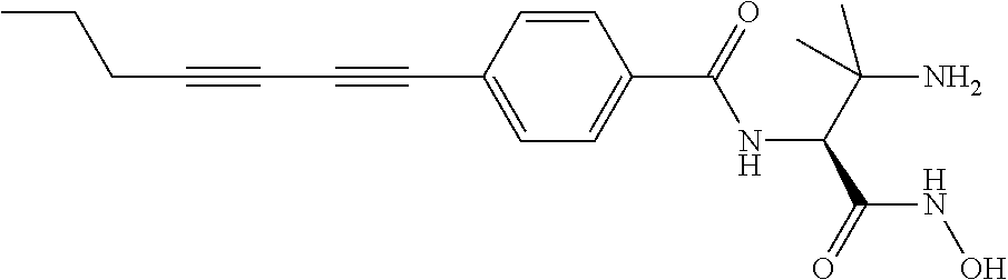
C(C#CC#CC1=CC=C(C(NC(C(N)(C)C)C(=O)NO)=O)C=C1)CC
